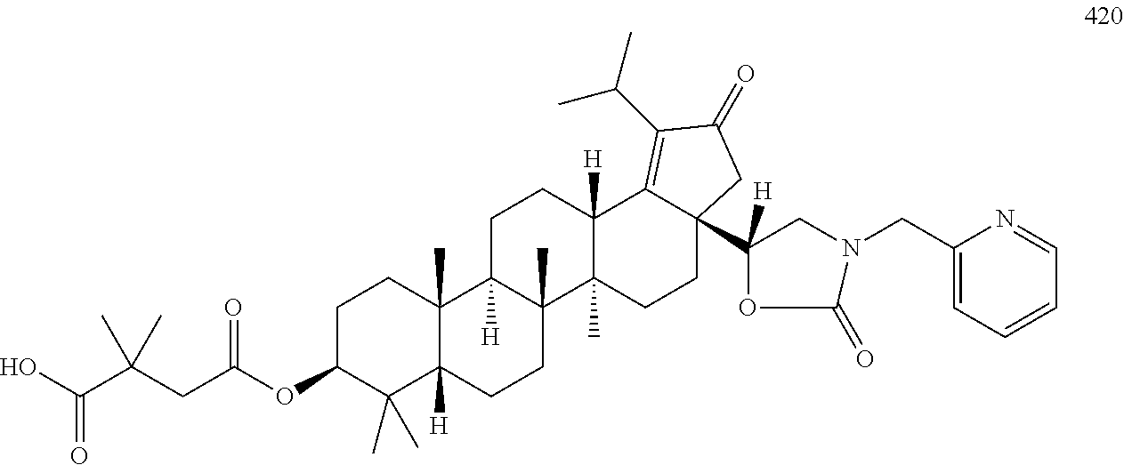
OC(C(CC(OC1C(C)(C)C2([H])C(C)(CC1)C1([H])C(C)(CC2)C2(C)C([H])(CC1)C1=C(C(C)C)C(=O)CC1(C1([H])CN(CC3=CC=CC=N3)C(=O)O1)CC2)=O)(C)C)=O
